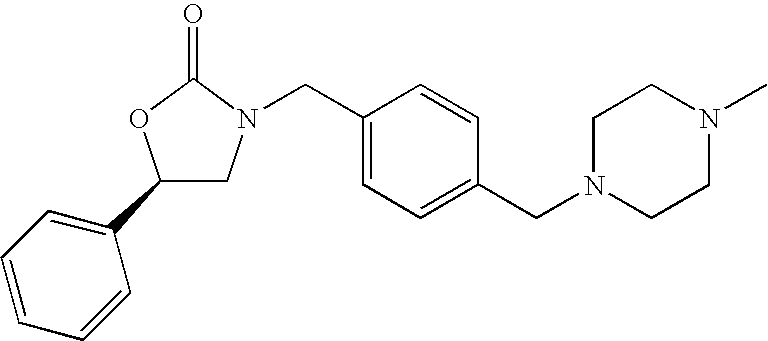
C1(C2=CC=CC=C2)CN(CC2=CC=C(CN3CCN(C)CC3)C=C2)C(=O)O1
